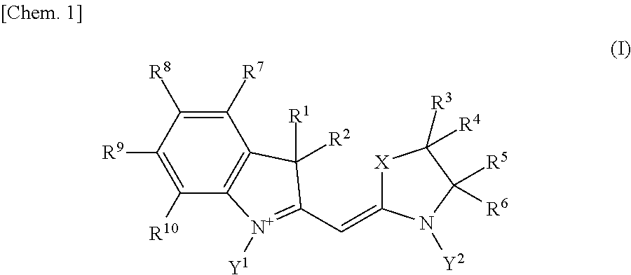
C1([R9])=C([R10])C2=C(C([R7])=C1[R8])C([R1])([R2])C(C=C1[X]C([R3])([R4])C([R5])([R6])N1[Y2])=[N+]2[Y1]
